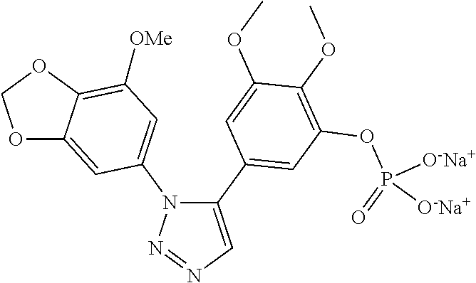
C1(C2=CC(OP(=O)([O-Na+])[O-Na+])=C(OC)C(OC)=C2)=CN=NN1C1=CC([OMe])=C2C(=C1)OCO2
